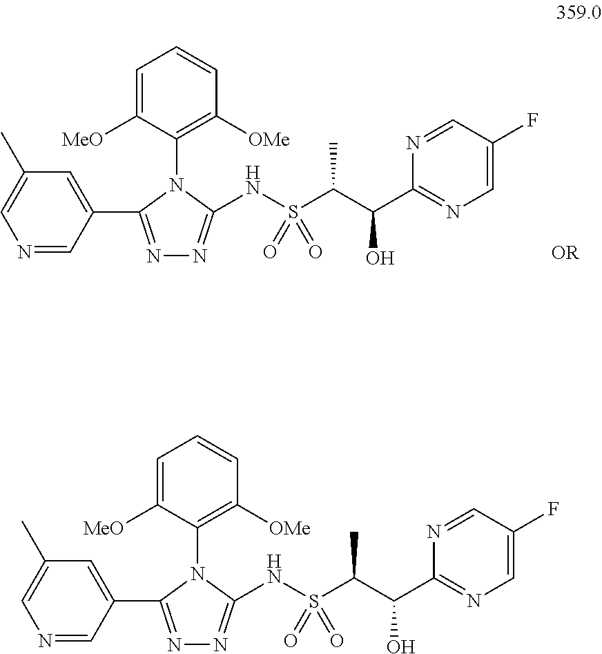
N1=CC(C2=NN=C(NS(C(C(C3=NC=C(F)C=N3)O)C)(=O)=O)N2C2=C([OMe])C=CC=C2[MeO])=CC(C)=C1.N1=CC(C2=NN=C(NS(C(C(C3=NC=C(F)C=N3)O)C)(=O)=O)N2C2=C([OMe])C=CC=C2[MeO])=CC(C)=C1
